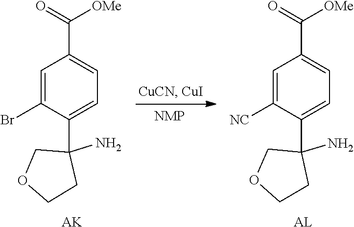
C1=C([NC])C(C2(N)COCC2)=CC=C1C(=O)[OMe].[AL].C1=C(Br)C(C2(N)COCC2)=CC=C1C(=O)[OMe].[AK]
